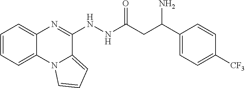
C1=CC=C2C(=C1)N=C(NNC(CC(C1=CC=C([CF3])C=C1)N)=O)C1=CC=CN21
